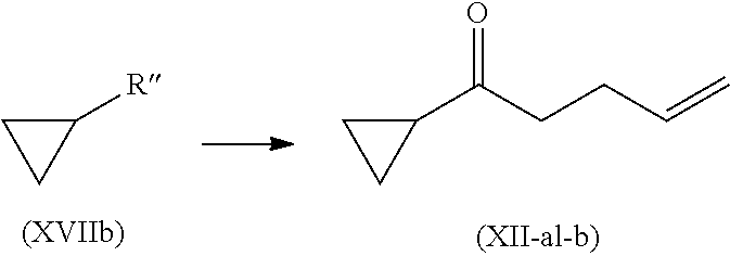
[R]C1CC1.O=C(C1CC1)CCC=C
